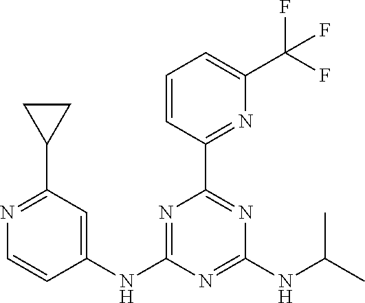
C1=CC(C2=NC(NC(C)C)=NC(NC3=CC(C4CC4)=NC=C3)=N2)=NC(C(F)(F)F)=C1
